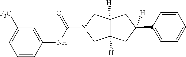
C1(C2([H])CC3([H])CN(C(NC4=CC([F3C])=CC=C4)=O)CC3([H])C2)=CC=CC=C1
